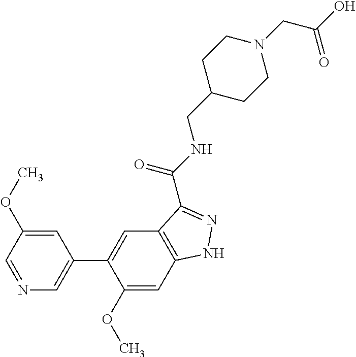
C1(OC)=CC2=C(C=C1C1=CN=CC(OC)=C1)C(C(=O)NCC1CCN(CC(O)=O)CC1)=NN2
